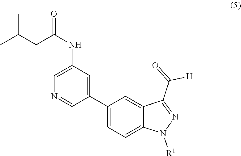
CC(CC(NC1=CN=CC(C2=CC=C3C(=C2)C(C([H])=O)=NN3[R1])=C1)=O)C
